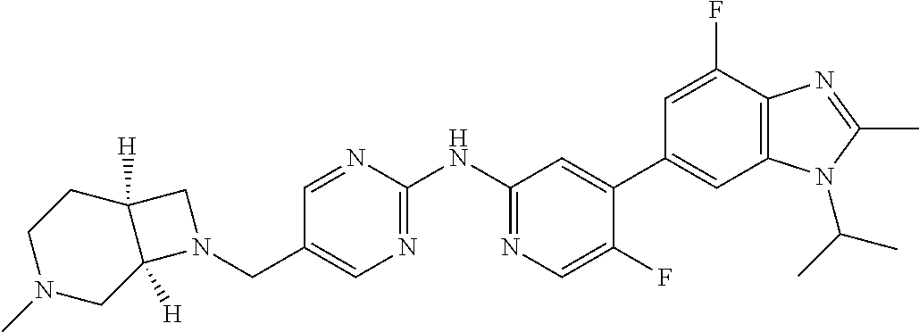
C(C1=CN=C(NC2=NC=C(F)C(C3=CC4=C(C(F)=C3)N=C(C)N4C(C)C)=C2)N=C1)N1C2([H])CN(C)CCC2([H])C1
